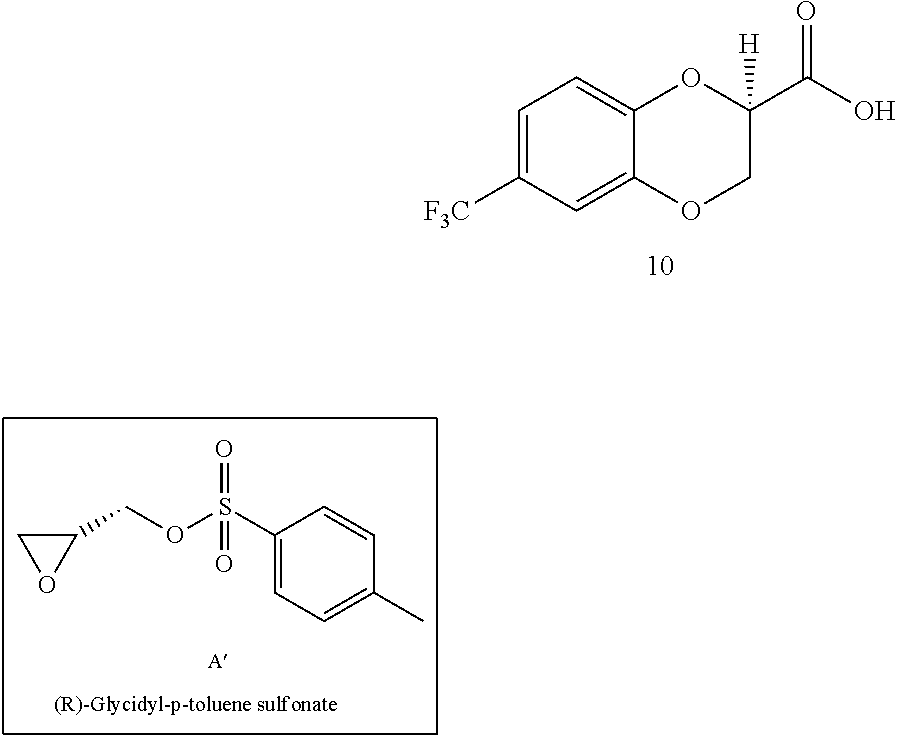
C1=C([F3C])C=C2C(=C1)OC(C(O)=O)([H])CO2.C1(COS(C2=CC=C(C)C=C2)(=O)=O)CO1
